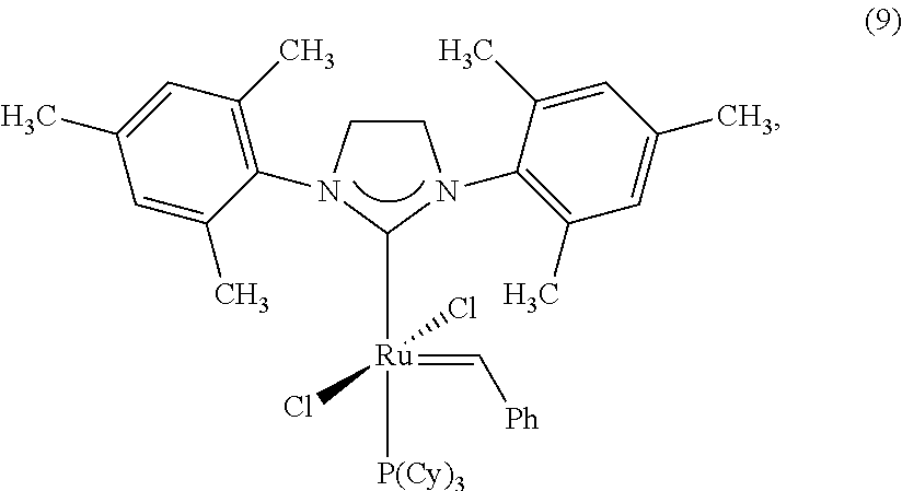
C1CN(C2=C(C)C=C(C)C=C2C)C([Ru]([P(Cy)3])(Cl)(=C[Ph])Cl)N1C1=C(C)C=C(C)C=C1C
